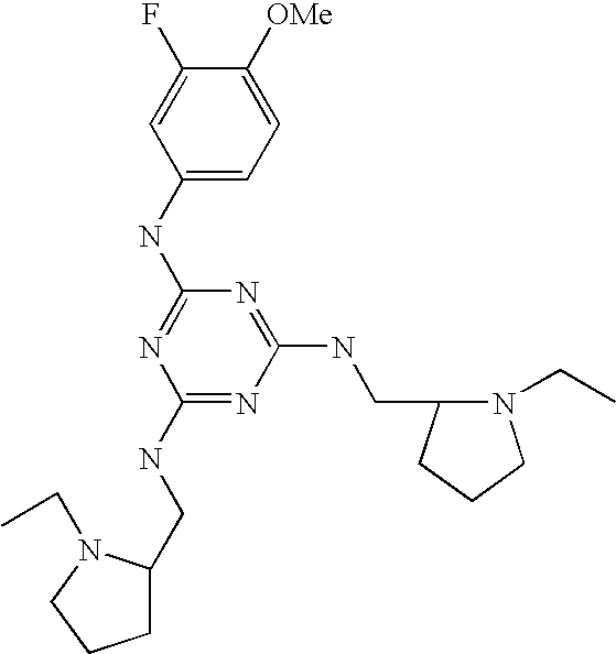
C1(NC2=NC(NCC3CCCN3CC)=NC(NCC3N(CC)CCC3)=N2)=CC=C([OMe])C(F)=C1
